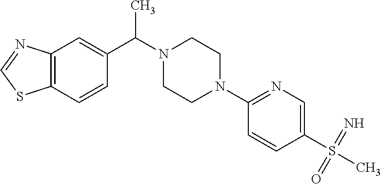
C12=C(C=C(C(C)N3CCN(C4=NC=C(S(C)(=N)=O)C=C4)CC3)C=C1)N=CS2
